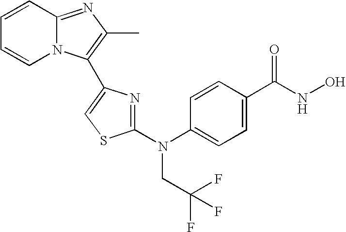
C1=CN2C(=NC(C)=C2C2=CSC(N(C3=CC=C(C(NO)=O)C=C3)CC(F)(F)F)=N2)C=C1
